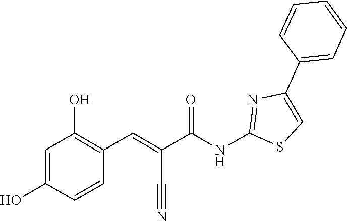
C1=CC(C2=CSC(NC(C(C#N)=CC3=C(O)C=C(O)C=C3)=O)=N2)=CC=C1
